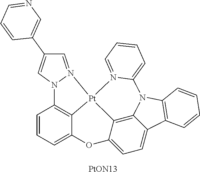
[PtON13].C1=CC=C2C3=C1N1N(=CC(C4=CN=CC=C4)=C1)[Pt]31C3=C4C(=CC=C3O2)C2=C(N4C3=CC=CC=N31)C=CC=C2
